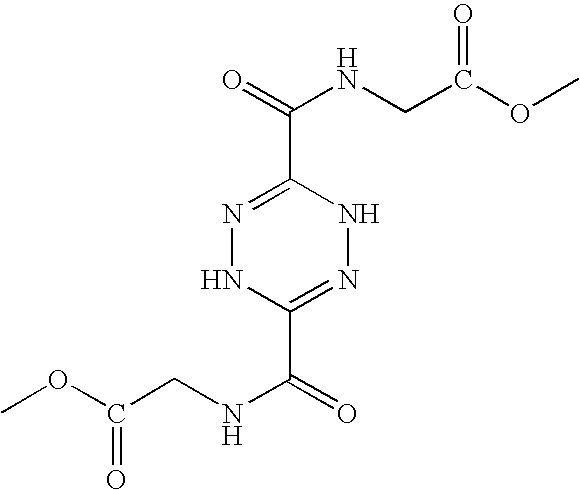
N1=C(C(NCC(OC)=O)=O)NN=C(C(NCC(OC)=O)=O)N1
